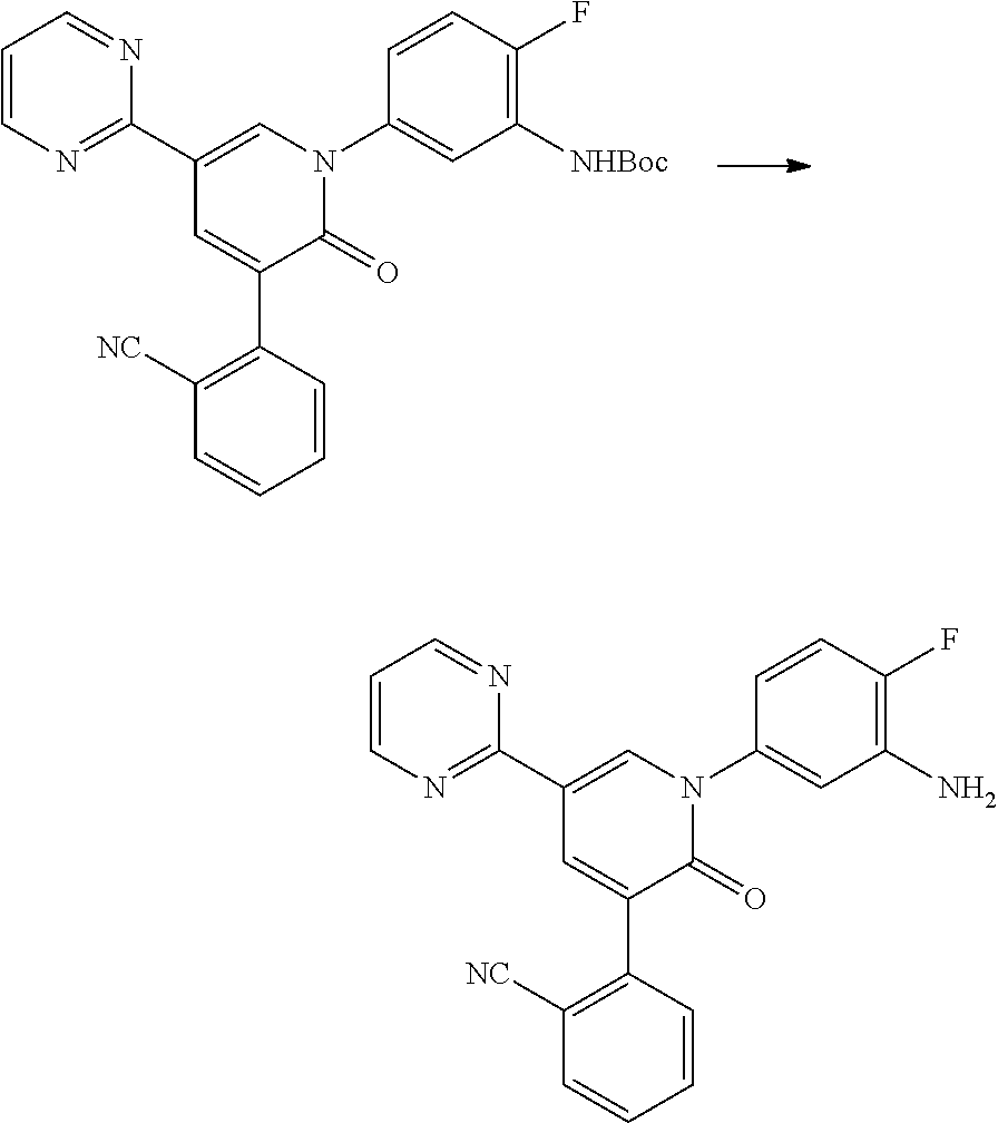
C1=CN=C(C2=CN(C3=CC([NHBoc])=C(F)C=C3)C(=O)C(C3=C([NC])C=CC=C3)=C2)N=C1.C1=CN=C(C2=CN(C3=CC(N)=C(F)C=C3)C(=O)C(C3=C([NC])C=CC=C3)=C2)N=C1
